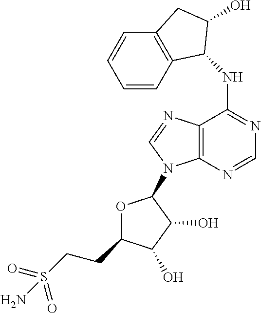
N(C1=NC=NC2=C1N=CN2C1OC(CCS(=O)(=O)N)C(O)C1O)C1C2=C(C=CC=C2)CC1O
